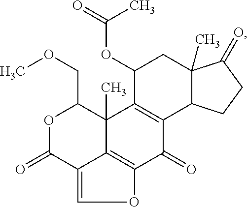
O1C(=O)C2=COC3=C2C(C)(C1COC)C1=C(C3=O)C2C(C)(CC1OC(C)=O)C(=O)CC2
